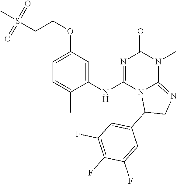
C1=C(OCCS(C)(=O)=O)C=C(NC2=NC(=O)N(C)C3=NCC(C4=CC(F)=C(F)C(F)=C4)N23)C(C)=C1
